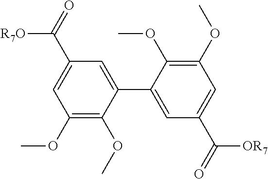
C1(OC)=C(OC)C(C2=CC(C([OR7])=O)=CC(OC)=C2OC)=CC(C([R7O])=O)=C1
